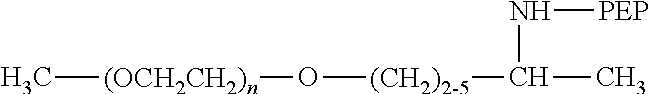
C[(OCH2CH2)n]O[(CH2)2-5]C(C)N[PEP]
